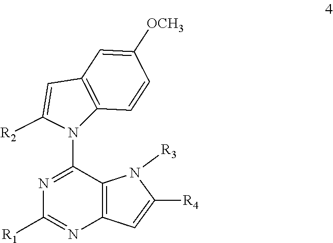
N1=C(N2C3=C(C=C2[R2])C=C([OCH3])C=C3)C2=C(N=C1[R1])C=C([R4])N2[R3]
